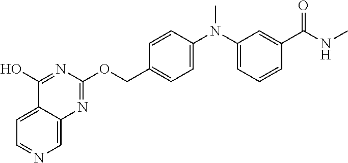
C1=C2C(=CN=C1)N=C(OCC1=CC=C(N(C3=CC=CC(C(NC)=O)=C3)C)C=C1)N=C2O
